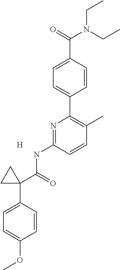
C1=C(C(N(CC)CC)=O)C=CC(C2=C(C)C=CC(NC(=O)C3(C4=CC=C(OC)C=C4)CC3)=N2)=C1.[H]
